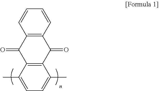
C12=C(C=CC=C1)C(=O)C1=C(C2=O)C(C)=CC=C1C
